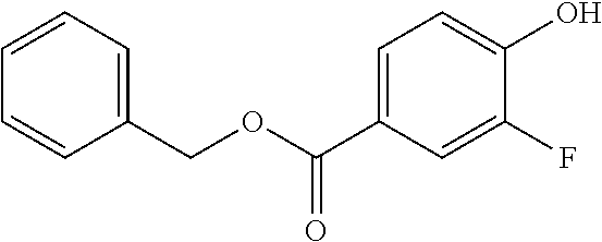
C1(COC(C2=CC=C(O)C(F)=C2)=O)=CC=CC=C1
